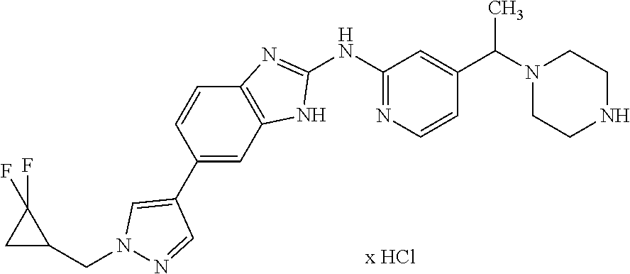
C1(NC2=NC=CC(C(N3CCNCC3)C)=C2)=NC2=C(N1)C=C(C1=CN(CC3C(F)(F)C3)N=C1)C=C2
